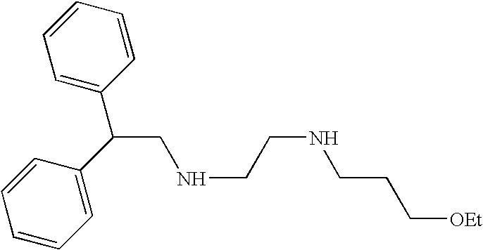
C1=C(C(C2=CC=CC=C2)CNCCNCCC[OEt])C=CC=C1
